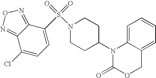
C1=C2C(=CC=C1)COC(=O)N2C1CCN(S(=O)(=O)C2=CC=C(Cl)C3=NON=C23)CC1
